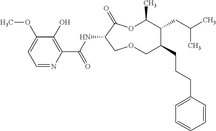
C1(O)=C(C(NC2C(=O)OC(C)C(CC(C)C)C(CCCC3=CC=CC=C3)COC2)=O)N=CC=C1OC
